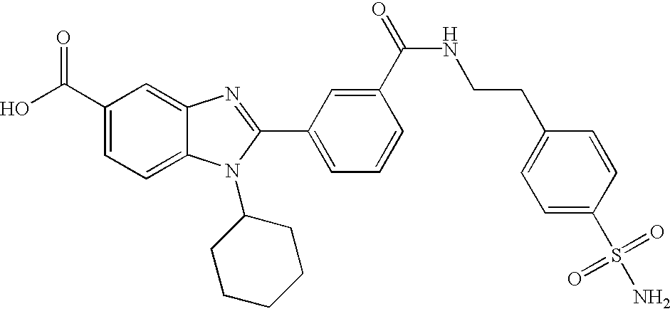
OC(C1=CC=C2C(=C1)N=C(C1=CC=CC(C(=O)NCCC3=CC=C(S(N)(=O)=O)C=C3)=C1)N2C1CCCCC1)=O
